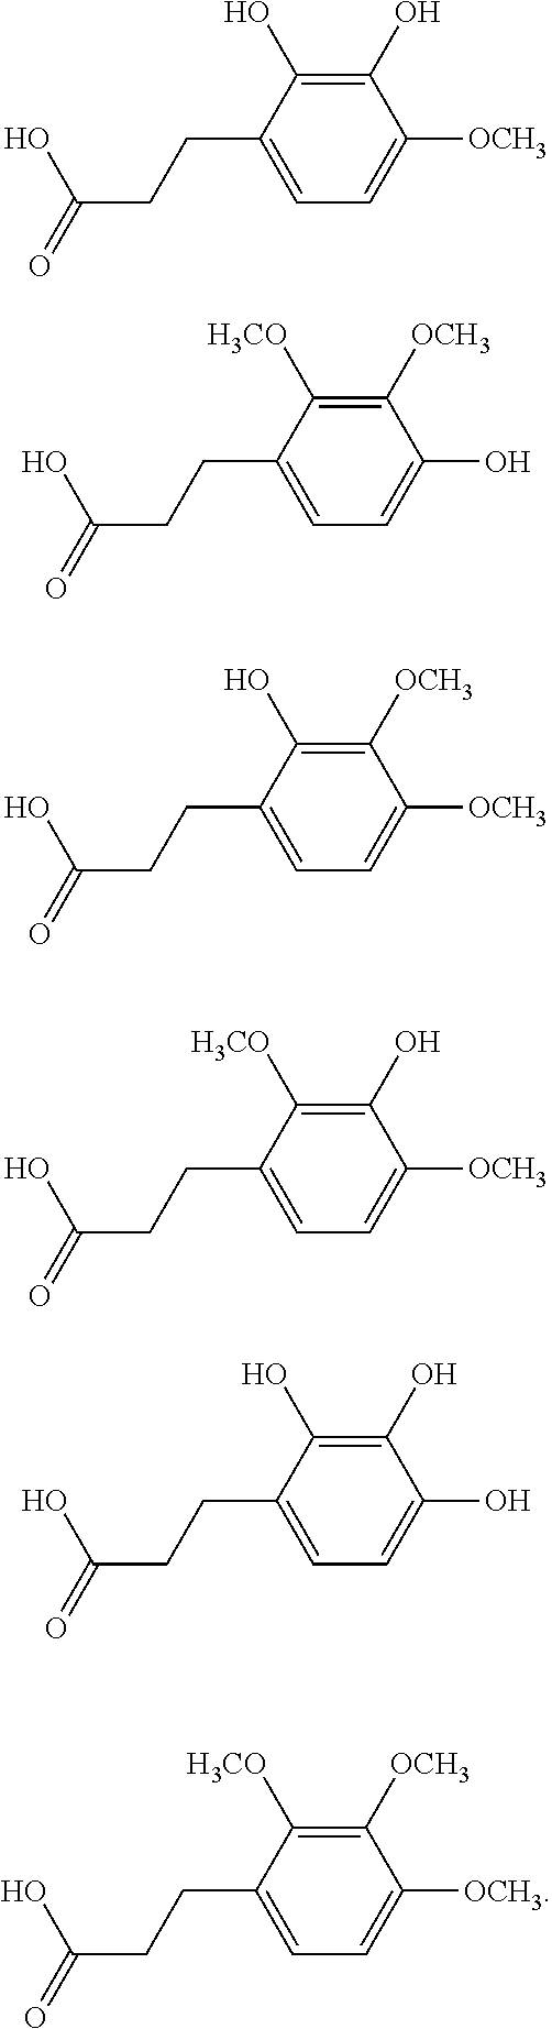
C1(O)=C(O)C(CCC(=O)O)=CC=C1[OCH3].C1([OCH3])=C([H3CO])C(CCC(=O)O)=CC=C1O.C1([OCH3])=C(O)C(CCC(=O)O)=CC=C1[OCH3].C1(O)=C([H3CO])C(CCC(=O)O)=CC=C1[OCH3].C1(O)=C(O)C(CCC(=O)O)=CC=C1O.C1([OCH3])=C([H3CO])C(CCC(=O)O)=CC=C1[OCH3]
